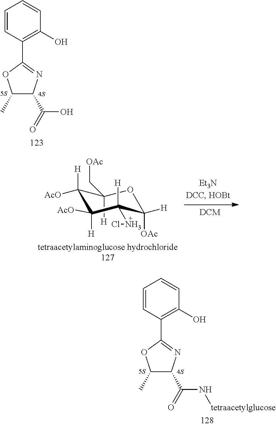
C1=CC(C2=NC(C(=O)O)C(C)O2)=C(O)C=C1.C1([H])(C[OAc])C([H])([AcO])C([H])([AcO])C(NCl)([H])C([OAc])([H])O1.C1=CC(C2=NC(C(=O)N[tetraacetylglucose])C(C)O2)=C(O)C=C1
